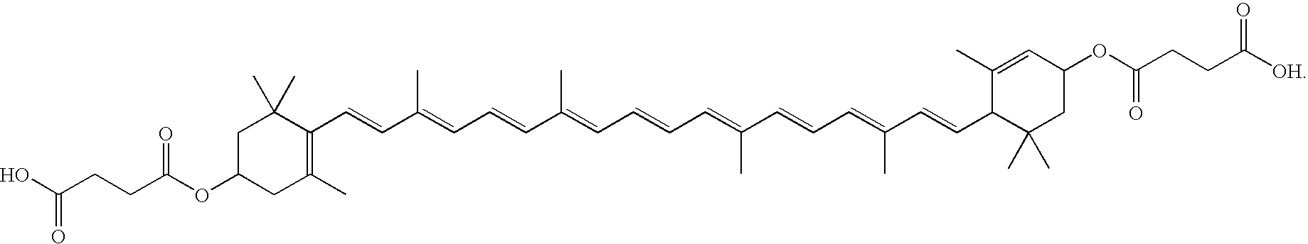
C1C(OC(CCC(O)=O)=O)CC(C)=C(C=CC(=CC=CC(=CC=CC=C(C=CC=C(C=CC2C(C)=CC(OC(CCC([OH])=O)=O)CC2(C)C)C)C)C)C)C1(C)C
